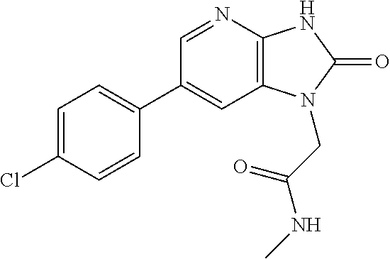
C1(C2=CC=C(Cl)C=C2)=CC2=C(N=C1)NC(=O)N2CC(NC)=O
